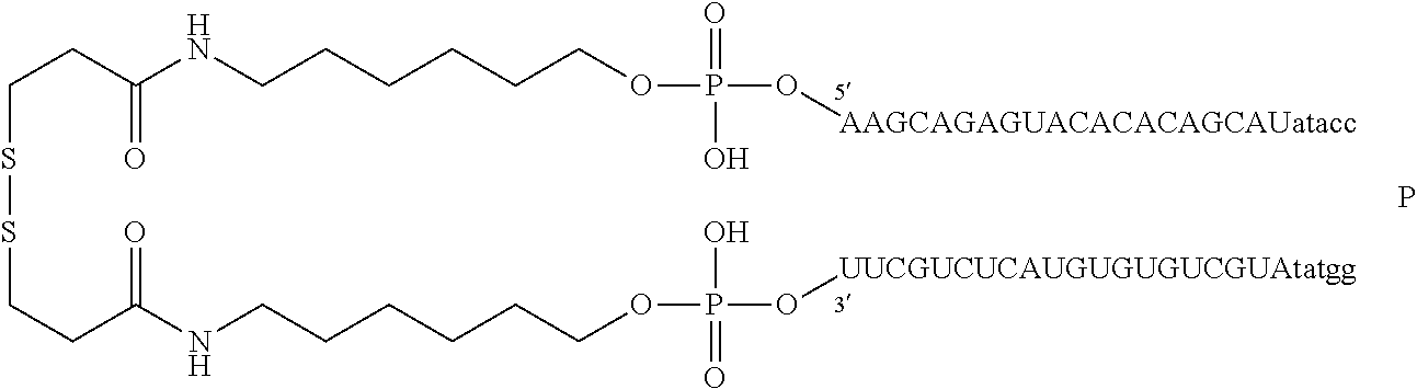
C(SSCCC(=O)NCCCCCCOP(O)(=O)O[UUCGUCUCAUGUGUGUCGUAtatgg])CC(=O)NCCCCCCOP(=O)(O[AAGCAGAGUACACACAGCAUatacc])O.P
